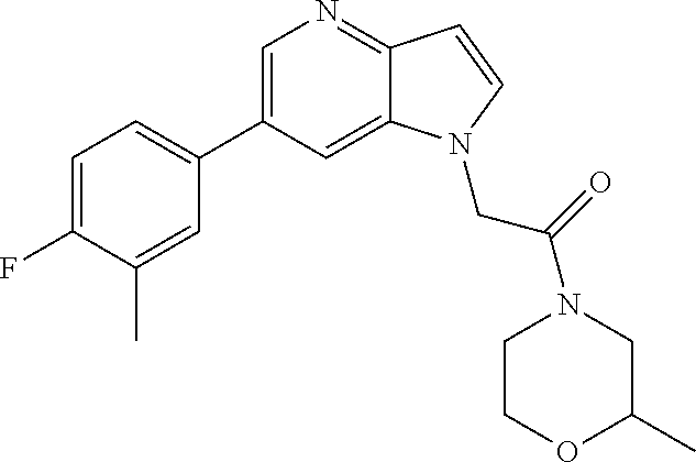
C1=C(C2=CC=C(F)C(C)=C2)C=C2C(=N1)C=CN2CC(=O)N1CCOC(C)C1
